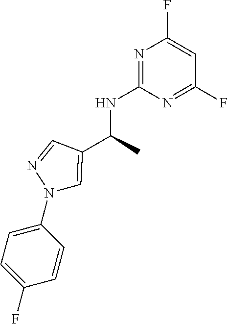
N1=C(NC(C)C2=CN(C3=CC=C(F)C=C3)N=C2)N=C(F)C=C1F
